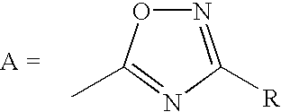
N1=C([R])N=C(C)O1
